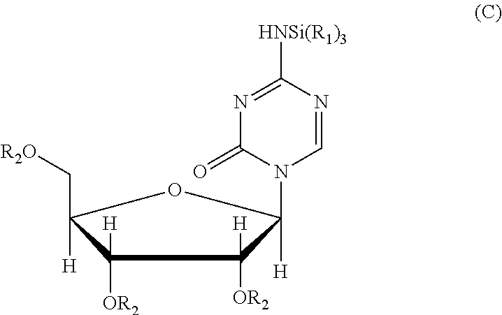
C1([OR2])([H])C([H])(C[R2O])OC([H])(N2C=NC([HNSi(R1)3])=NC2=O)C1([OR2])[H]
